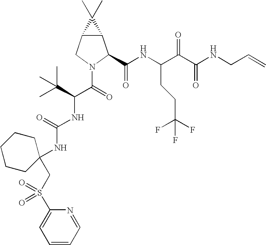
C12C(CN(C(C(NC(=O)NC3(CS(=O)(C4=CC=CC=N4)=O)CCCCC3)C(C)(C)C)=O)C1C(NC(C(C(NCC=C)=O)=O)CCC(F)(F)F)=O)C2(C)C
